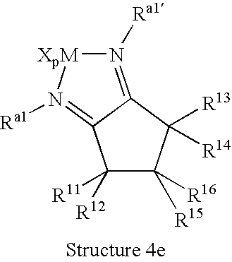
N1([Ra1])=C2C(=N([Ra1])[XpM]1)C([R11])([R12])C([R15])([R16])C2([R13])[R14]
